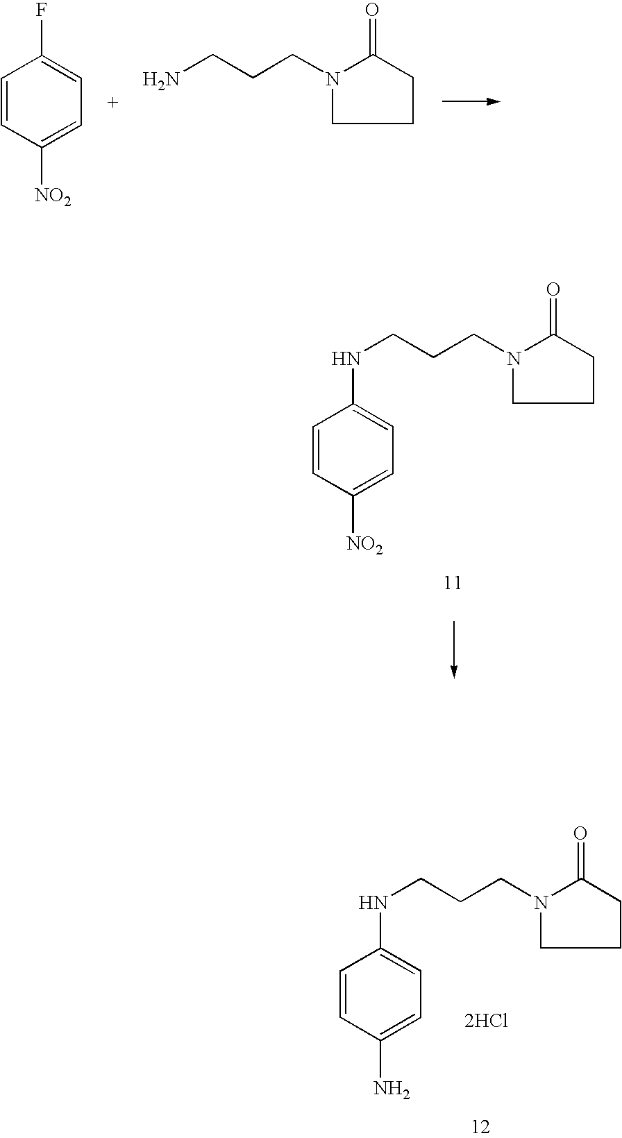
C1=CC([NO2])=CC=C1F.NCCCN1CCCC1=O.C1=CC([NO2])=CC=C1NCCCN1CCCC1=O.C1=CC(N)=CC=C1NCCCN1CCCC1=O.[2HCl]
